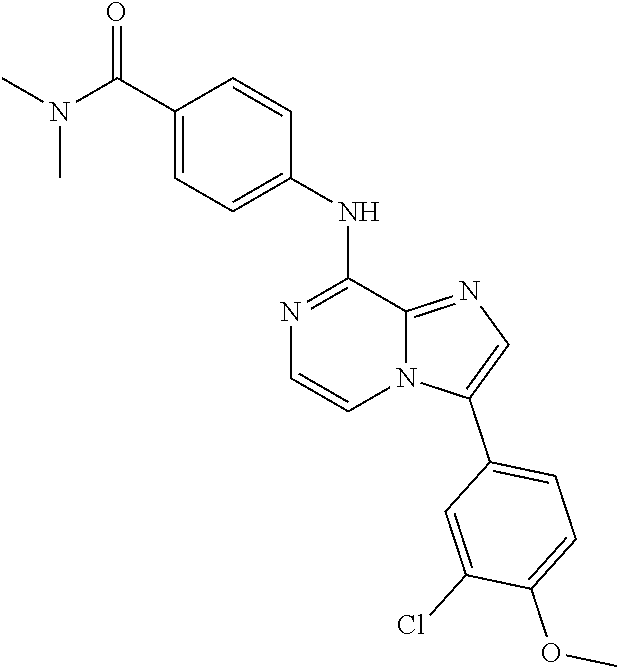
COC1=CC=C(C2=CN=C3N2C=CN=C3NC2=CC=C(C(N(C)C)=O)C=C2)C=C1Cl
